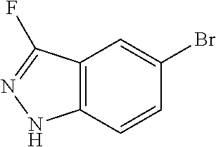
C12=C(C=CC(Br)=C1)NN=C2F
